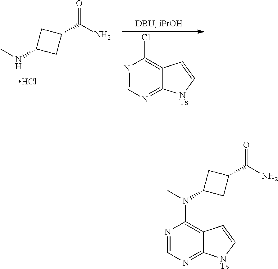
CNC1CC(C(N)=O)C1.Cl.N1=CN=C2C(=C1Cl)C=C[NTs]2.N1=CN=C2C(=C1N(C)C1CC(C(N)=O)C1)C=C[NTs]2
